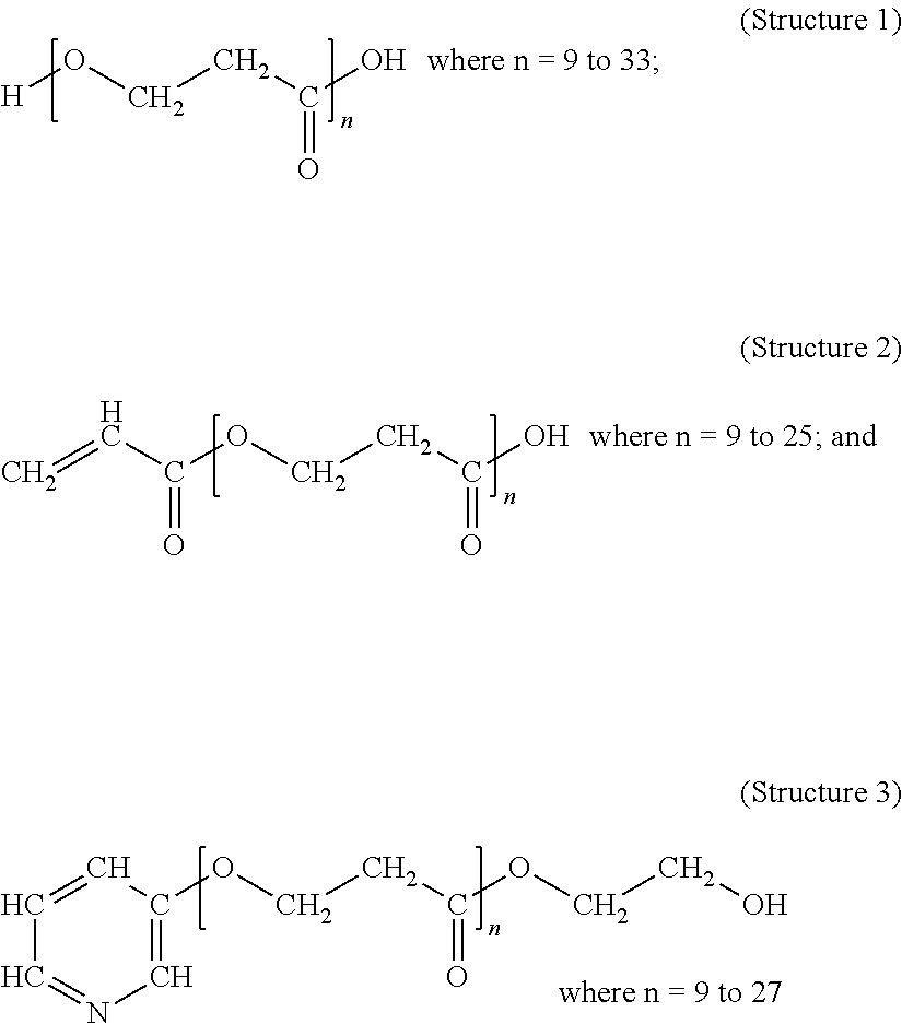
[H]OCCC(O)=O.C(OCCC(O)=O)(=O)C=C.C1(OCCC(OCCO)=O)=CN=CC=C1
